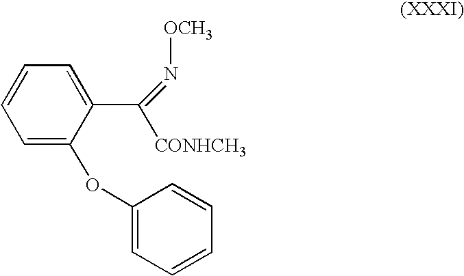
C1=C(OC2=CC=CC=C2)C(C([CONHCH3])=N[OCH3])=CC=C1
